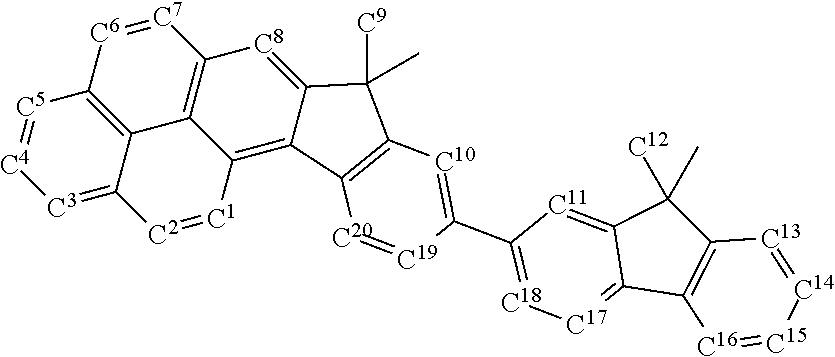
C12=C3C(=[C3][C4]=[C5]1)[C2]=[C1]C1=C4C(=[C8]C(=C31)[C7]=[C6]2)C([C9])(C)C1=C4[C20]=[C19]C(C2=[C18][C17]=C3C(=[C11]2)C([C12])(C)C2=C3[C16]=[C15][C14]=[C13]2)=[C10]1
